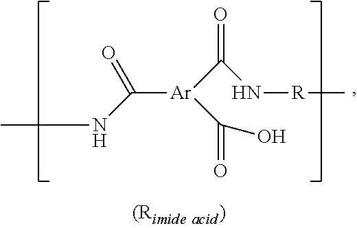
[Ar](C(N[R]C)=O)(C(=O)NC)C(O)=O
